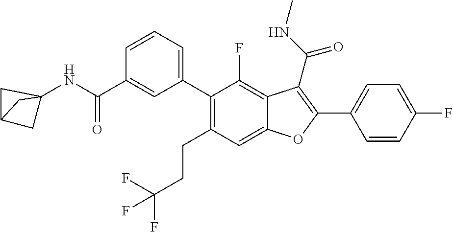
C1=CC(F)=CC=C1C1=C(C(NC)=O)C2=C(F)C(C3=CC=CC(C(NC45CC(C4)C5)=O)=C3)=C(CCC(F)(F)F)C=C2O1
